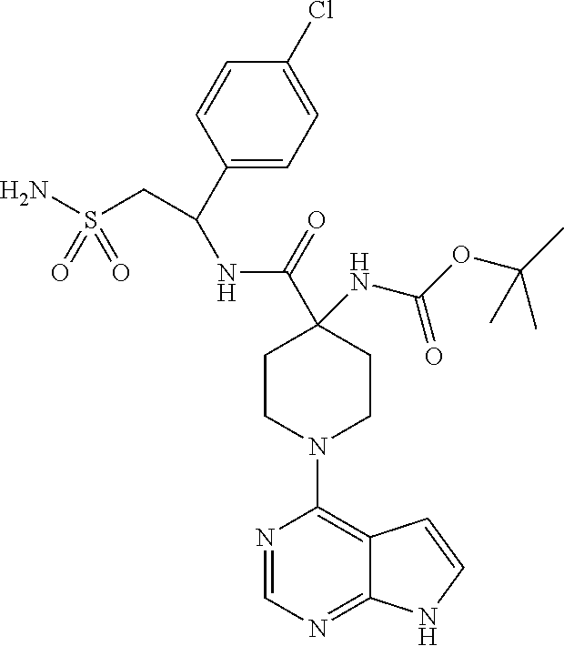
C1CN(C2=C3C(=NC=N2)NC=C3)CCC1(C(=O)NC(C1=CC=C(Cl)C=C1)CS(N)(=O)=O)NC(=O)OC(C)(C)C
